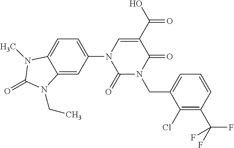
C1(=O)N(CC2=CC=CC(C(F)(F)F)=C2Cl)C(=O)C(C(O)=O)=CN1C1=CC=C2C(=C1)N(CC)C(=O)N2C
